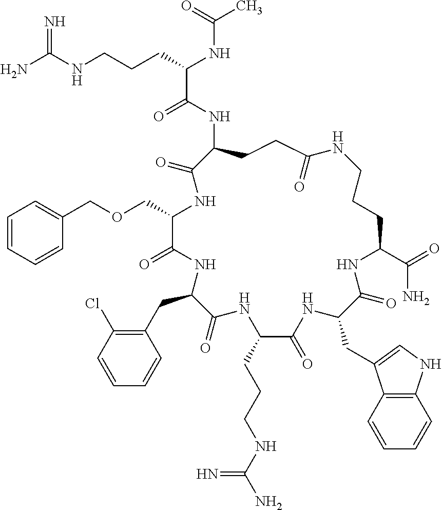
NC(NCCCC(NC(C)=O)C(=O)NC1CCC(=O)NCCCC(C(=O)N)NC(=O)C(CC2=CNC3=C2C=CC=C3)NC(=O)C(CCCNC(N)=N)NC(=O)C(CC2=C(Cl)C=CC=C2)NC(=O)C(COCC2=CC=CC=C2)NC1=O)=N
